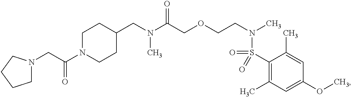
C1(CN(C(COCCN(C)S(=O)(C2=C(C)C=C(OC)C=C2C)=O)=O)C)CCN(C(CN2CCCC2)=O)CC1
